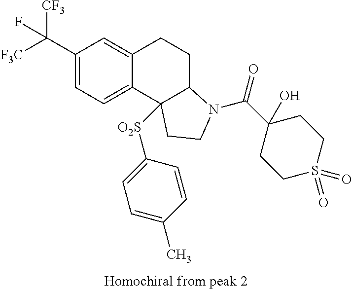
C1(C([CF3])([F3C])F)=CC=C2C(=C1)CCC1C2([O2S]C2=CC=C(C)C=C2)CCN1C(C1(O)CCS(=O)(=O)CC1)=O
